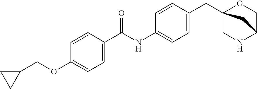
C(NC1=CC=C(CC23OCC(NC2)C3)C=C1)(=O)C1=CC=C(OCC2CC2)C=C1
